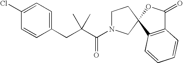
C(C1=CC=C(Cl)C=C1)C(C(=O)N1CCC2(C1)C1=C(C(=O)O2)C=CC=C1)(C)C
